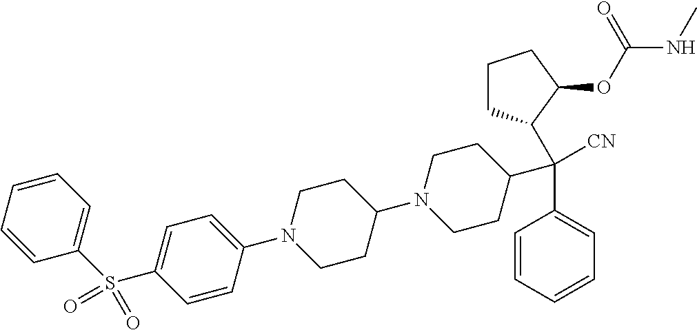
C1=CC=CC=C1C(C1CCCC1OC(NC)=O)(C1CCN(C2CCN(C3=CC=C(S(C4=CC=CC=C4)(=O)=O)C=C3)CC2)CC1)[CN]
